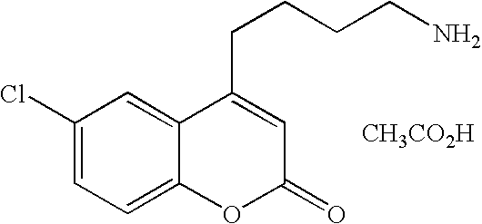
C1(Cl)=CC=C2C(=C1)C(CCCCN)=CC(=O)O2.[CH3CO2H]
